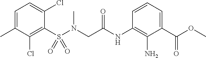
C1(S(N(CC(NC2=C(N)C(C(OC)=O)=CC=C2)=O)C)(=O)=O)=C(Cl)C(C)=CC=C1Cl
